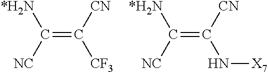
C(=C([CN])[CF3])([NC])[*H2N].C(=C([CN])N[X7])([NC])[*H2N]
